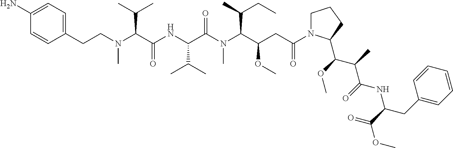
C1(N)=CC=C(CCN(C(C(NC(C(N(C(C(OC)CC(N2CCCC2C(OC)C(C)C(=O)NC(CC2=CC=CC=C2)C(=O)OC)=O)C(CC)C)C)=O)C(C)C)=O)C(C)C)C)C=C1
